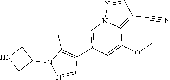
C1(C2=CN3C(=C(C#N)C=N3)C(OC)=C2)=C(C)N(C2CNC2)N=C1
